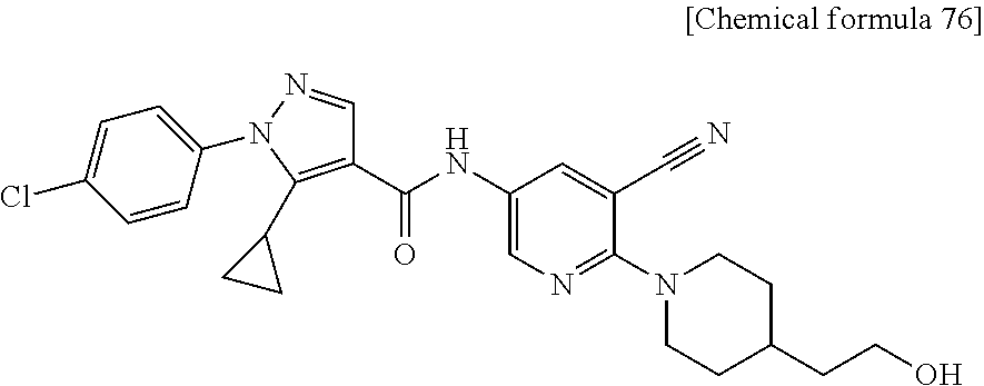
C1(NC(C2=C(C3CC3)N(C3=CC=C(Cl)C=C3)N=C2)=O)=CN=C(N2CCC(CCO)CC2)C(C#N)=C1
